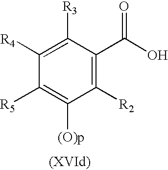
C1([R3])=C([R4])C([R5])=C([(O)p])C([R2])=C1C(=O)O
